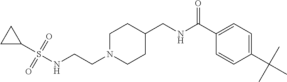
C(CN1CCC(CNC(C2=CC=C(C(C)(C)C)C=C2)=O)CC1)NS(C1CC1)(=O)=O
